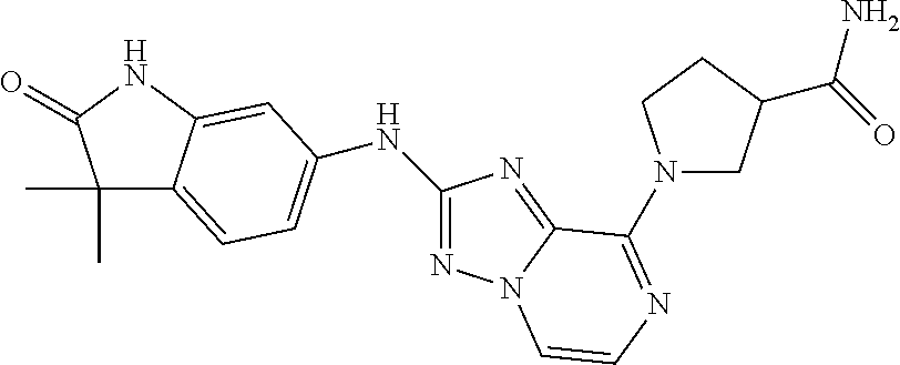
C1(C)(C)C2=CC=C(NC3=NN4C(=N3)C(N3CC(C(N)=O)CC3)=NC=C4)C=C2NC1=O
